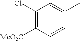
C1(Cl)=C([MeO2C])C=CC(C)=C1
